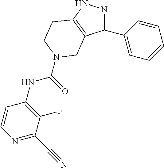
N1=C(C2=CC=CC=C2)C2=C(N1)CCN(C(=O)NC1=C(F)C(C#N)=NC=C1)C2
